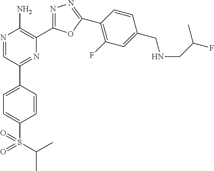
N1=CC(C2=CC=C(S(C(C)C)(=O)=O)C=C2)=NC(C2=NN=C(C3=C(F)C=C(CNCC(F)C)C=C3)O2)=C1N
